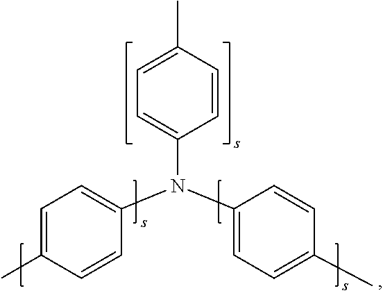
C1(N(C2=CC=C(C)C=C2)C2=CC=C(C)C=C2)=CC=C(C)C=C1
